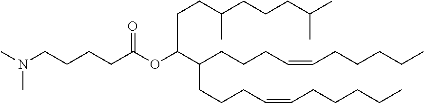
CN(CCCCC(OC(CCC(C)CCCC(C)C)C(CCCC=CCCCCC)CCCC=CCCCCC)=O)C
